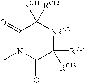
C1(=O)N(C)C(=O)C([RC14])([RC13])[NRN2]C1([RC12])[RC11]
